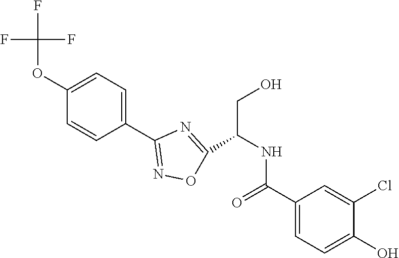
C1(OC(F)(F)F)=CC=C(C2=NOC(C(NC(C3=CC=C(O)C(Cl)=C3)=O)CO)=N2)C=C1
